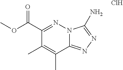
C1(C(=O)OC)=NN2C(=NN=C2N)C(C)=C1C.Cl
